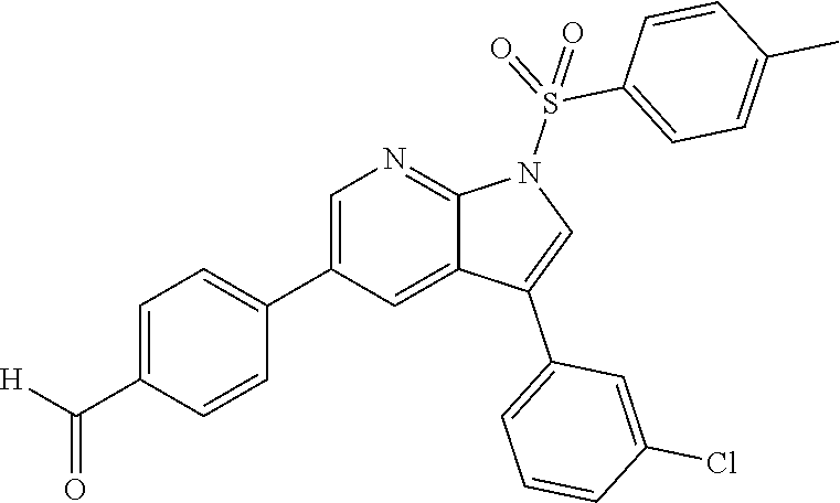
C1=C(C2=CC=C(C([H])=O)C=C2)C=C2C(=N1)N(S(=O)(C1=CC=C(C)C=C1)=O)C=C2C1=CC=CC(Cl)=C1
